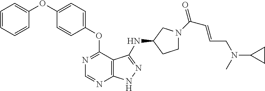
C1=CC=CC(OC2=CC=C(OC3=NC=NC4=C3C(NC3CN(C(C=CCN(C)C5CC5)=O)CC3)=NN4)C=C2)=C1
